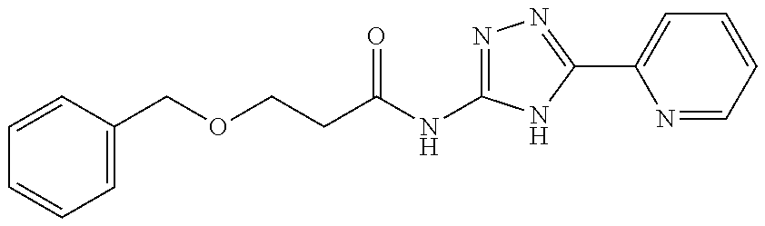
C1=CC(COCCC(=O)NC2=NN=C(C3=CC=CC=N3)N2)=CC=C1
